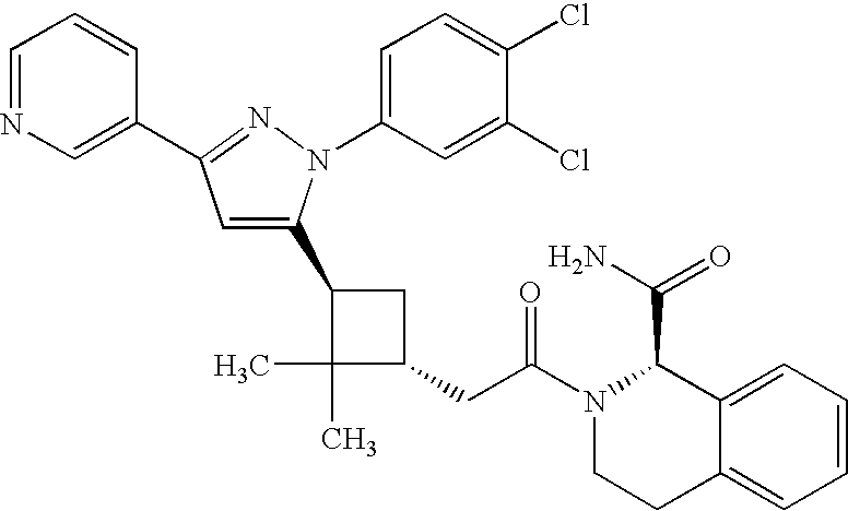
C1(C2=CC(C3=CN=CC=C3)=NN2C2=CC=C(Cl)C(Cl)=C2)C(C)(C)C(CC(=O)N2C(C(=O)N)C3=CC=CC=C3CC2)C1
